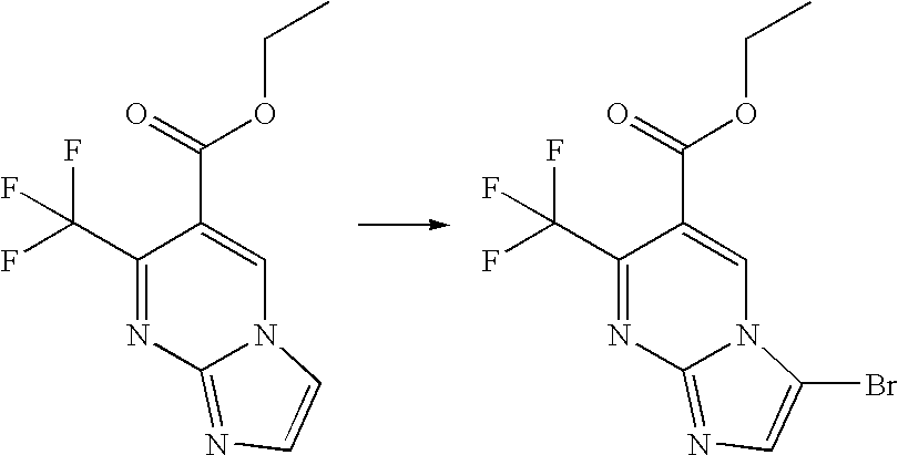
C1(C(F)(F)F)=NC2=NC=C(Br)N2C=C1C(=O)OCC.C1(C(F)(F)F)=NC2=NC=CN2C=C1C(=O)OCC
